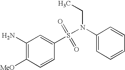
N(S(C1=CC(N)=C([MeO])C=C1)(=O)=O)(C1=CC=CC=C1)CC
